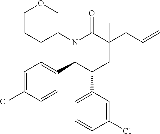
N1(C2CCCOC2)C(C2=CC=C(Cl)C=C2)C(C2=CC=CC(Cl)=C2)CC(CC=C)(C)C1=O
